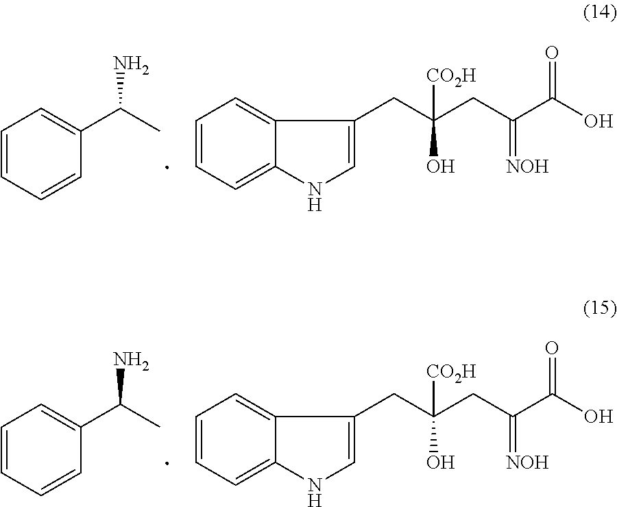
C1=CC=C2C(=C1)C(CC(CC(C(O)=O)=[NOH])([CO2H])O)=CN2.C1=CC=CC(C(N)C)=C1.C1=CC=C2C(=C1)C(CC(CC(C(O)=O)=[NOH])([CO2H])O)=CN2.C1=CC=CC(C(N)C)=C1
